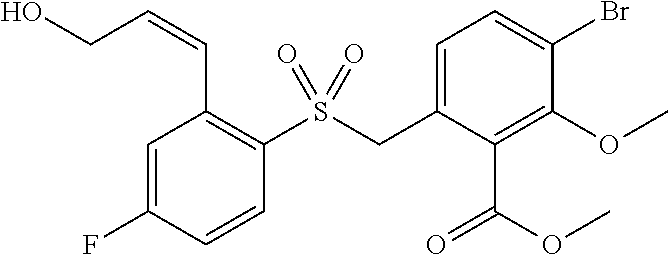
C1=C(CS(C2=C(C=CCO)C=C(F)C=C2)(=O)=O)C(C(=O)OC)=C(OC)C(Br)=C1
